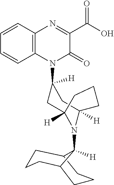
C1=CC=CC2=C1N=C(C(O)=O)C(=O)N2C1([H])CC2([H])N(C3([H])C4CCCC3CCC4)C([H])(C1)CCC2
